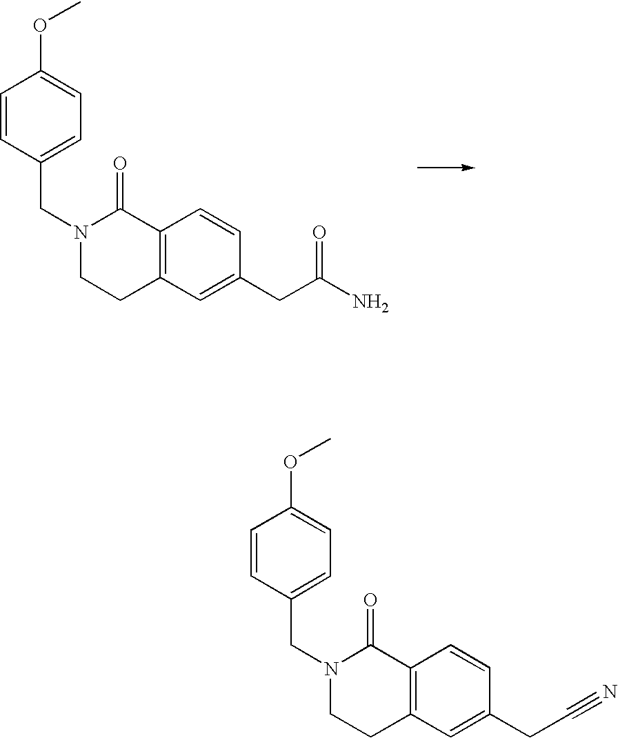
C1=CC(CN2CCC3=C(C2=O)C=CC(CC(N)=O)=C3)=CC=C1OC.C1=CC(CN2CCC3=C(C2=O)C=CC(CC#N)=C3)=CC=C1OC
